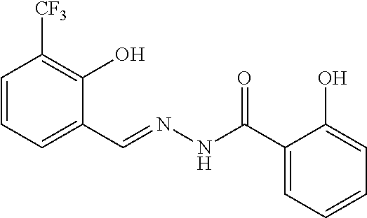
C1=CC=C(C=NNC(C2=CC=CC=C2O)=O)C(O)=C1[CF3]
